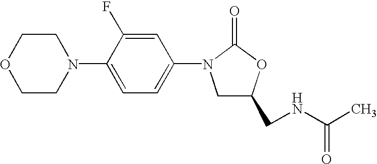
C1(CNC(C)=O)CN(C2=CC=C(N3CCOCC3)C(F)=C2)C(=O)O1
